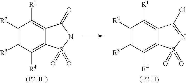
C1([R2])=C([R3])C([R4])=C2C(=C1[R1])C(Cl)=NS2(=O)=O.[(P2-II)].C1([R2])=C([R3])C([R4])=C2C(=C1[R1])C(=O)NS2(=O)=O.[(P2-III)]
